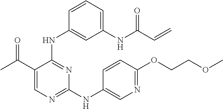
N(C1=NC=C(C(C)=O)C(NC2=CC(NC(C=C)=O)=CC=C2)=N1)C1=CN=C(OCCOC)C=C1
